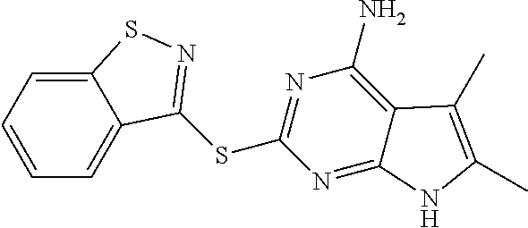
C12=CC=CC=C1C(SC1=NC(N)=C3C(=N1)NC(C)=C3C)=NS2
